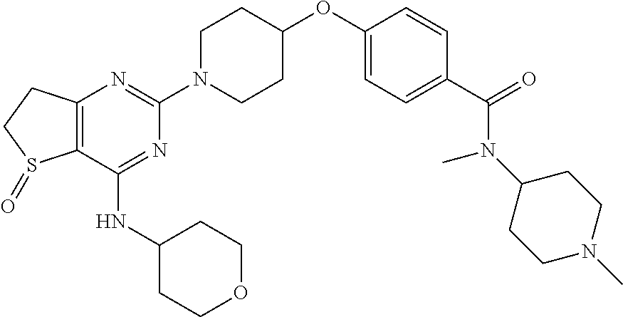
C12=C(C(NC3CCOCC3)=NC(N3CCC(OC4=CC=C(C(=O)N(C5CCN(C)CC5)C)C=C4)CC3)=N1)S(=O)CC2
